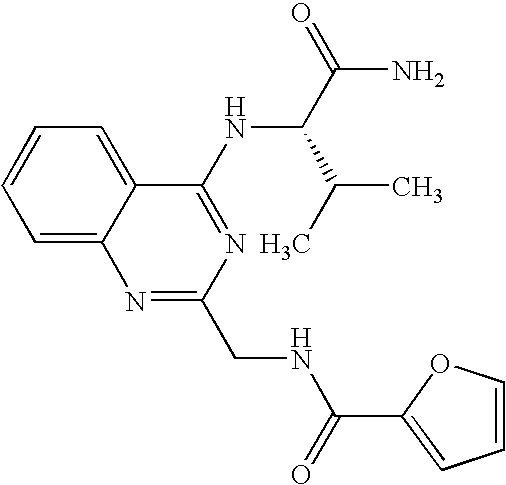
C1=C2C(=CC=C1)C(NC(C(C)C)C(N)=O)=NC(CNC(C1=CC=CO1)=O)=N2
